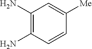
C1(N)=C(N)C=CC([Me])=C1
